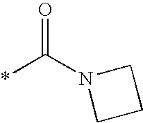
*C(N1CCC1)=O
